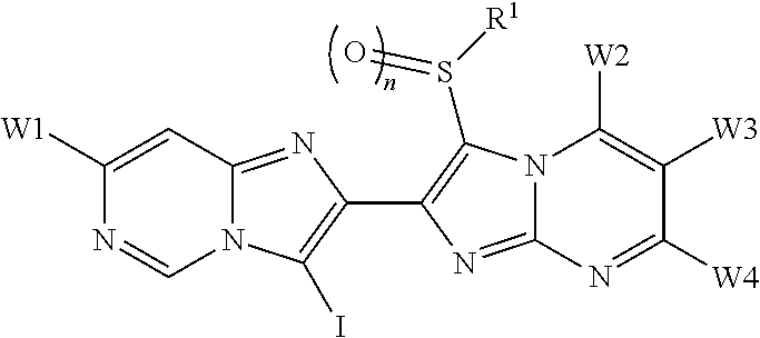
C1([W1])=CC2=NC(C3=C(S([R1])=O)N4C(=N3)N=C([W4])C([W3])=C4[W2])=C(I)N2C=N1
